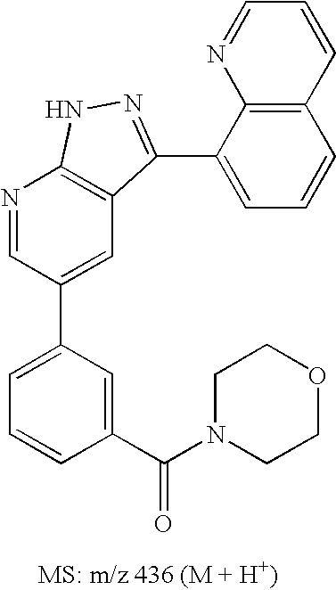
N1=CC(C2=CC=CC(C(N3CCOCC3)=O)=C2)=CC2=C1NN=C2C1=CC=CC2=C1N=CC=C2
